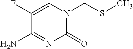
S(CN1C(=O)N=C(N)C(F)=C1)C
